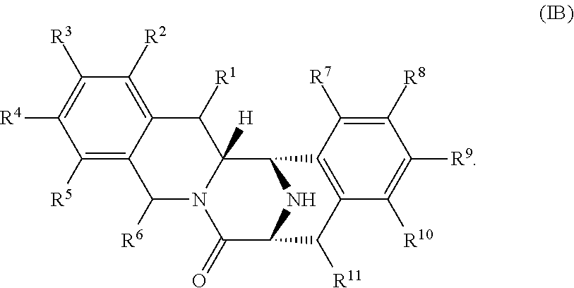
C1([R5])=C2C(=C([R2])C([R3])=C1[R4])C([R1])C1([H])N(C2[R6])C(=O)C2NC1C1=C(C2[R11])C([R10])=C([R9])C([R8])=C1[R7]
